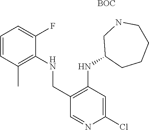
C1(Cl)=CC(NC2CCCCNC2)=C(CNC2=C(C)C=CC=C2F)C=N1.[BOC]
